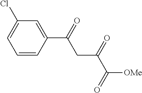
C1=C(C(=O)CC(=O)C([OMe])=O)C=CC=C1Cl
